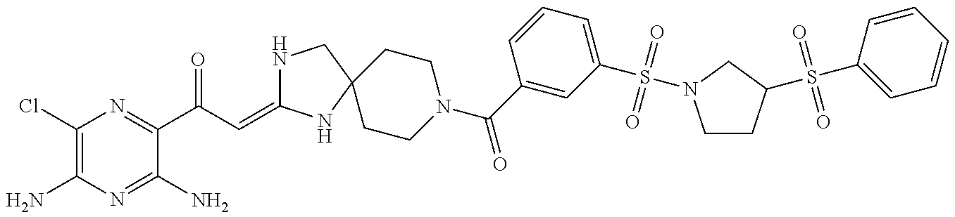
C1(Cl)=C(N)N=C(N)C(C(C=C2NCC3(N2)CCN(C(=O)C2=CC(S(=O)(=O)N4CCC(S(C5=CC=CC=C5)(=O)=O)C4)=CC=C2)CC3)=O)=N1
